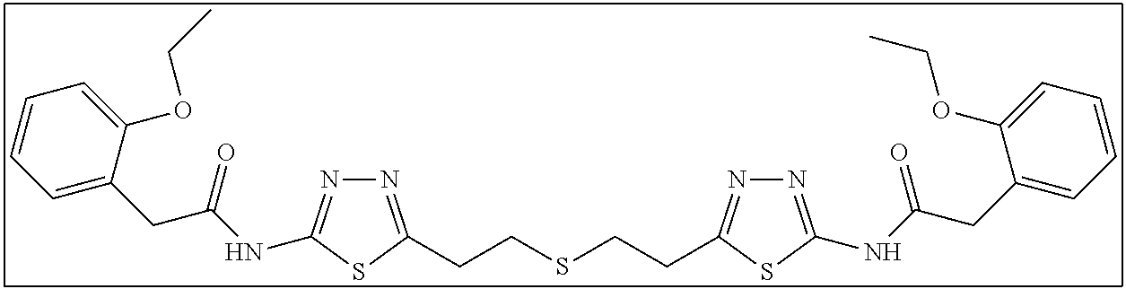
N1=C(CCSCCC2=NN=C(NC(CC3=CC=CC=C3OCC)=O)S2)SC(NC(CC2=CC=CC=C2OCC)=O)=N1
